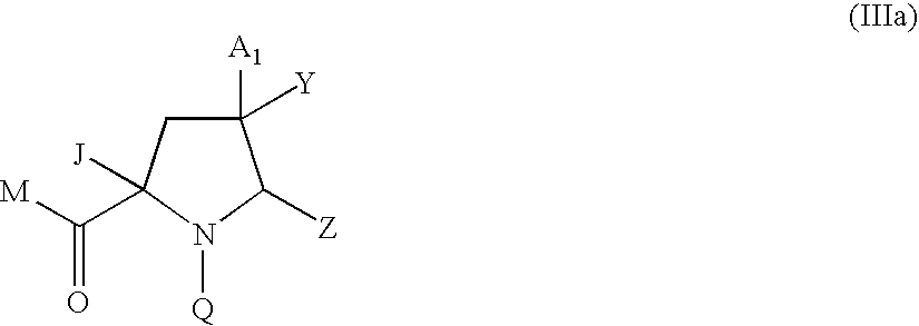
C1([A1])([Y])CC(C([M])=O)([J])N([Q])C1[Z]
